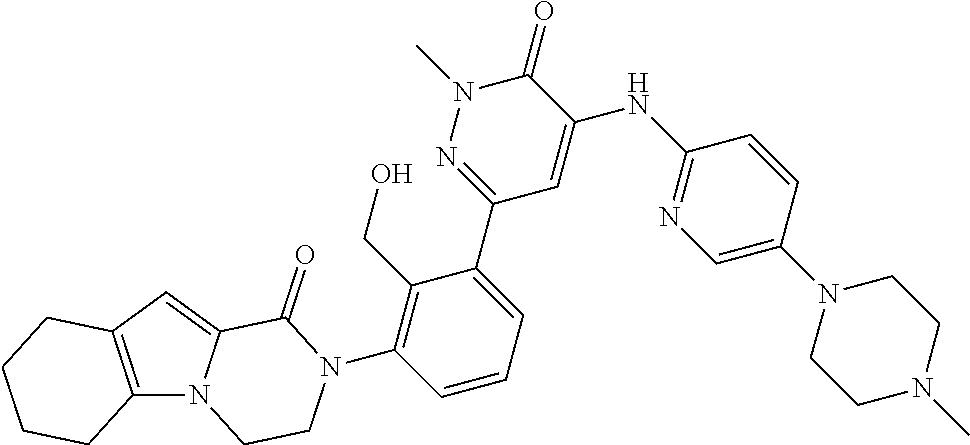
C12=C(N3C(=C1)C(=O)N(C1=C(CO)C(C4=NN(C)C(=O)C(NC5=NC=C(N6CCN(C)CC6)C=C5)=C4)=CC=C1)CC3)CCCC2
